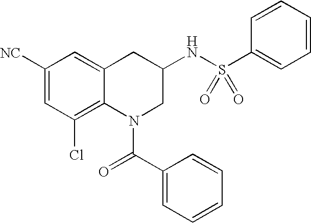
C1([NC])=CC(Cl)=C2C(=C1)CC(NS(=O)(=O)C1=CC=CC=C1)CN2C(=O)C1=CC=CC=C1
